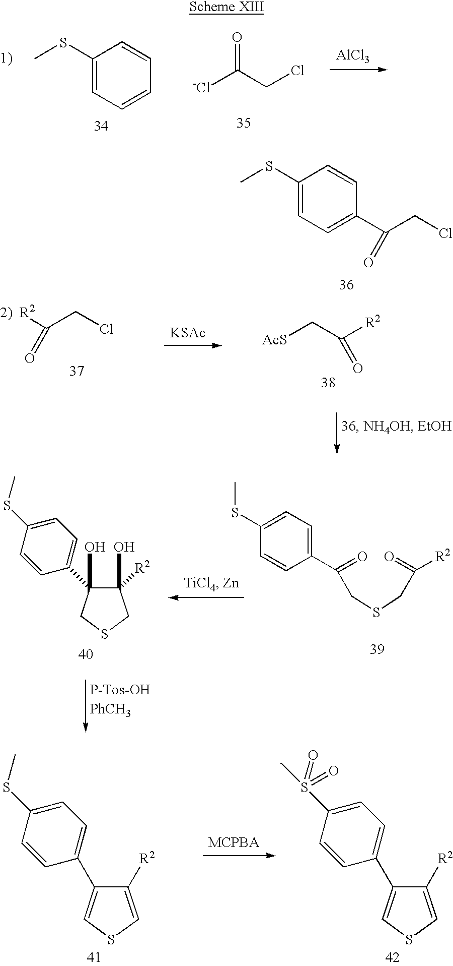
C1(SC)=CC=CC=C1.O=C(CCl)[-Cl].[AlCl3].C1(SC)=CC=C(C(=O)CCl)C=C1.[2)  R2]C(=O)CCl.[KSAc].C(=O)([R2])C[AcS].C1(C(CSCC([R2])=O)=O)=CC=C(SC)C=C1.C1([R2])(O)C(C2=CC=C(SC)C=C2)(O)CSC1.C1([R2])=CSC=C1C1=CC=C(SC)C=C1.C1([R2])=CSC=C1C1=CC=C(S(=O)(=O)C)C=C1
